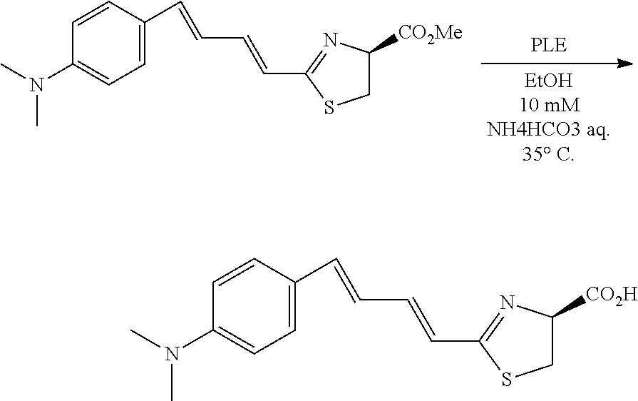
C1=C(C=CC=CC2=NC([CO2Me])CS2)C=CC(N(C)C)=C1.C1=C(C=CC=CC2=NC([CO2H])CS2)C=CC(N(C)C)=C1
